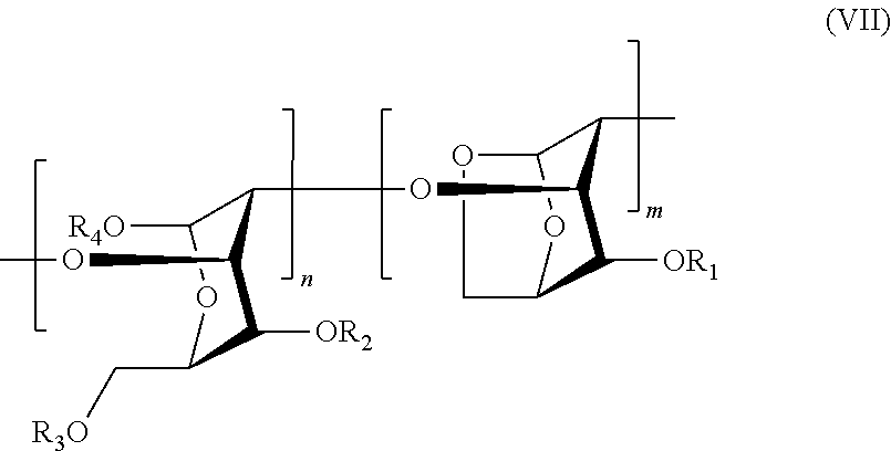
C1(C[R3O])C([OR2])C(OC)C(OC2C([OR1])C3OC(C2C)OC3)C([R4O])O1
